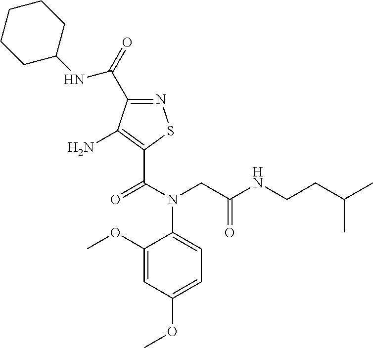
N1=C(C(=O)NC2CCCCC2)C(N)=C(C(N(CC(NCCC(C)C)=O)C2=CC=C(OC)C=C2OC)=O)S1
